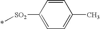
*[SO2]C1=CC=C(C)C=C1
